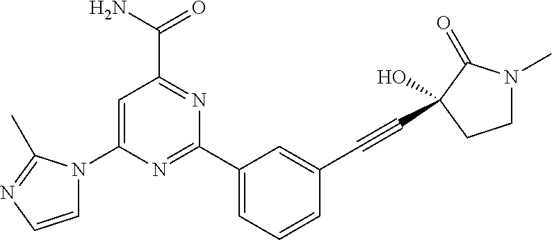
C1=CN=C(C)N1C1=CC(C(N)=O)=NC(C2=CC=CC(C#CC3(O)C(=O)N(C)CC3)=C2)=N1
